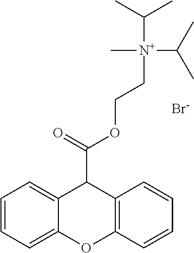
C(C1C2=CC=CC=C2OC2=C1C=CC=C2)(=O)OCC[N+](C)(C(C)C)C(C)C.[Br-]
